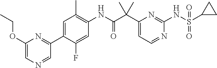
C1(C(C(NC2=C(C)C=C(C3=NC(OCC)=CN=C3)C(F)=C2)=O)(C)C)=CC=NC(NS(C2CC2)(=O)=O)=N1
